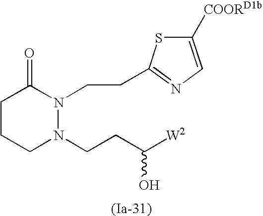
C1CCN(CCC([W2])O)N(CCC2=NC=C([COORD1b])S2)C1=O
